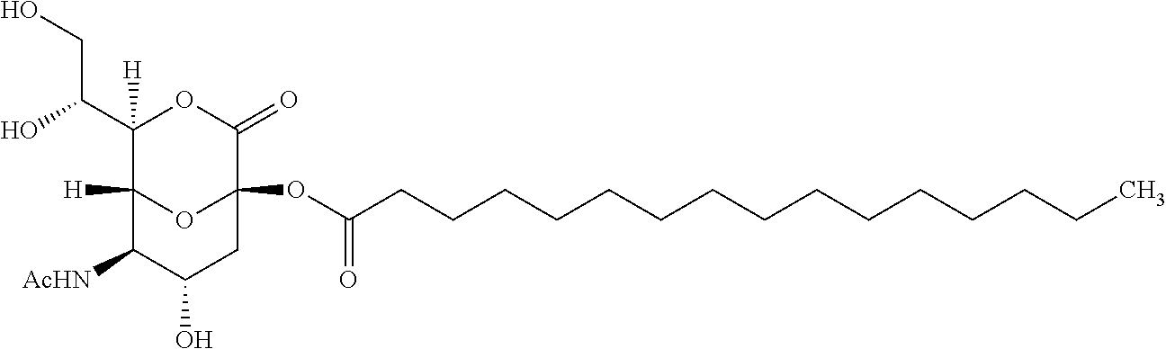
C1(C(O)CO)([H])C2([H])OC(OC(CCCCCCCCCCCCCCC)=O)(C(=O)O1)CC(O)C2[AcHN]
